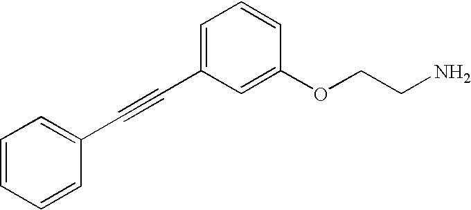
C1=CC=CC(C#CC2=CC=CC(OCCN)=C2)=C1
